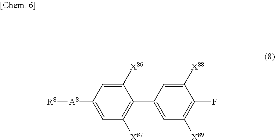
[R8][A8]C1=CC([X87])=C(C2=CC([X89])=C(F)C([X88])=C2)C([X86])=C1
